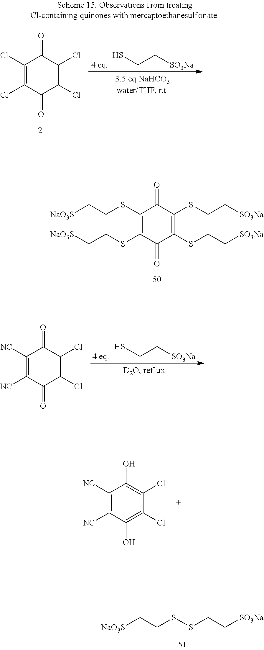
C1(SCC[NaO3S])=C(SCC[NaO3S])C(=O)C(SCC[SO3Na])=C(SCC[SO3Na])C1=O.[NaO3S]CCSSCC[SO3Na].C1([NC])=C([NC])C(O)=C(Cl)C(Cl)=C1O.C1([NC])=C([NC])C(=O)C(Cl)=C(Cl)C1=O.SCC[SO3Na].[4 eq].C1(Cl)=C(Cl)C(=O)C(Cl)=C(Cl)C1=O.SCC[SO3Na].[4 eq]
